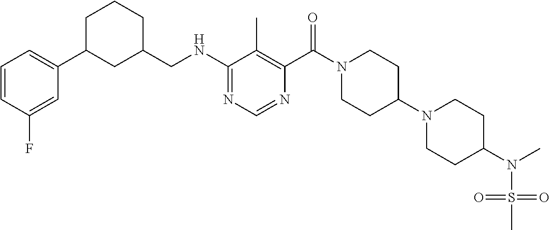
C1(NCC2CCCC(C3=CC=CC(F)=C3)C2)=NC=NC(C(N2CCC(N3CCC(N(S(=O)(=O)C)C)CC3)CC2)=O)=C1C
